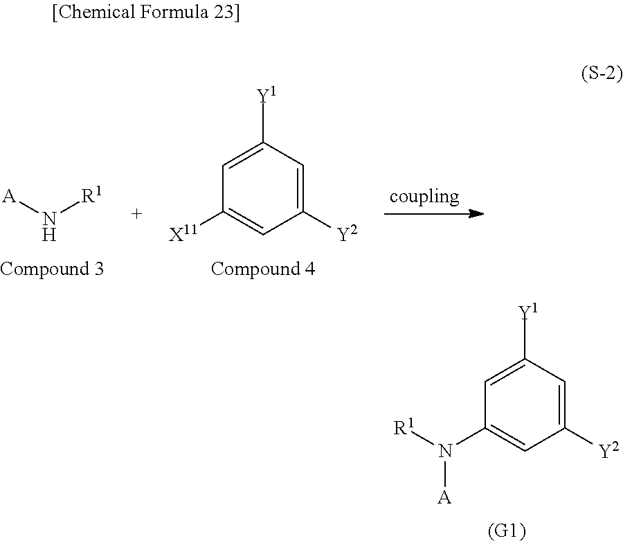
C1=C([Y1])C=C([Y2])C=C1N([A])[R1].[A]N[R1].C1=C([Y1])C=C([Y2])C=C1[X11]
